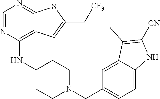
C1=NC(NC2CCN(CC3=CC=C4C(=C3)C(C)=C([CN])N4)CC2)=C2C(=N1)SC(C[CF3])=C2
